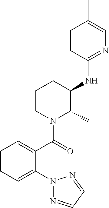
N1(C2=CC=CC=C2C(N2C(C)C(NC3=NC=C(C)C=C3)CCC2)=O)N=CC=N1
